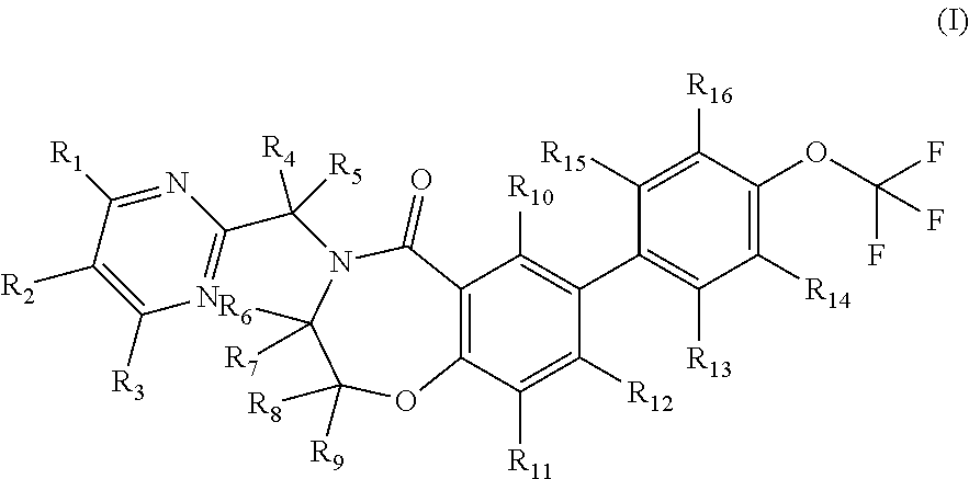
C1([R3])=C([R2])C([R1])=NC(C(N2C(=O)C3=C(C([R11])=C([R12])C(C4=C([R13])C([R14])=C(OC(F)(F)F)C([R16])=C4[R15])=C3[R10])OC([R8])([R9])C2([R6])[R7])([R4])[R5])=N1
